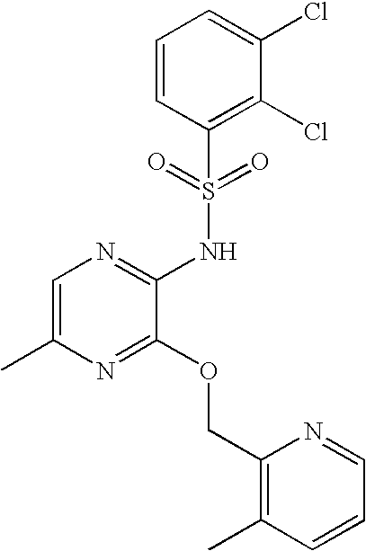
C1=C(C)N=C(OCC2=C(C)C=CC=N2)C(NS(C2=C(Cl)C(Cl)=CC=C2)(=O)=O)=N1
